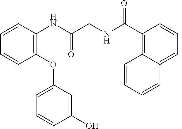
C1(OC2=CC=CC(O)=C2)=C(NC(CNC(=O)C2=C3C(=CC=C2)C=CC=C3)=O)C=CC=C1
